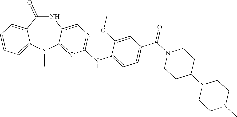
N1C(=O)C2=CC=CC=C2N(C)C2=NC(NC3=CC=C(C(N4CCC(N5CCN(C)CC5)CC4)=O)C=C3OC)=NC=C12
